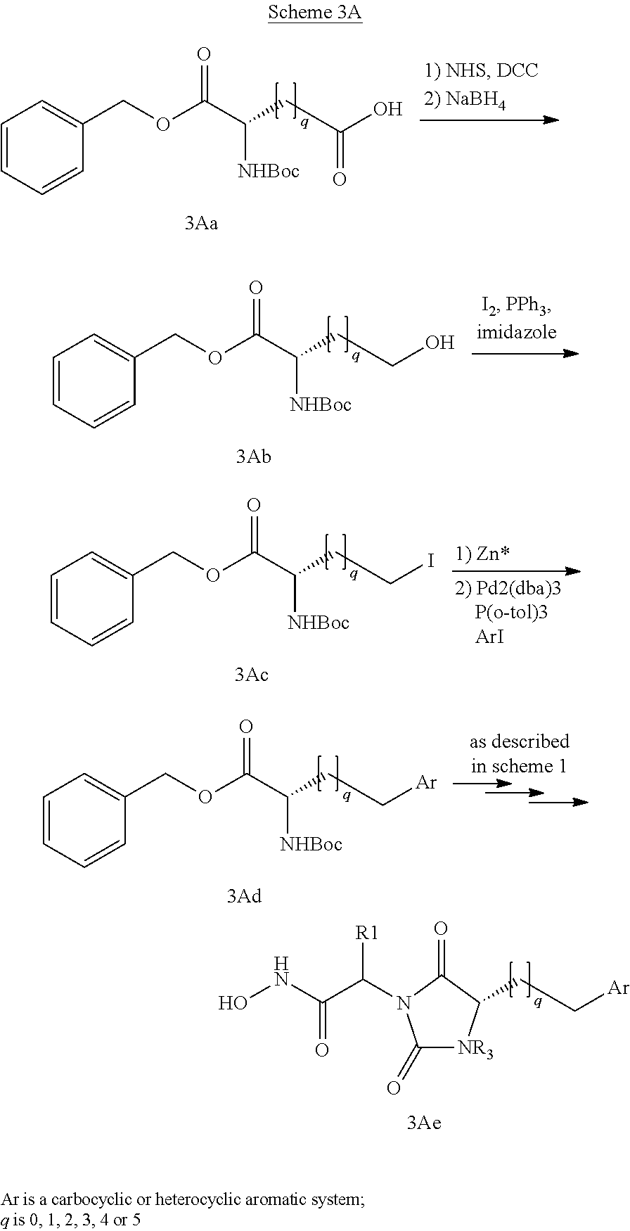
C1=CC=CC(COC(C(CC(O)=O)[NHBoc])=O)=C1.C1=CC=CC(COC(C(CCO)[NHBoc])=O)=C1.C1=CC=CC(COC(C(CCI)[NHBoc])=O)=C1.C1=CC=CC(COC(C(CC[Ar])[NHBoc])=O)=C1.C(C[Ar])C1[NR3]C(=O)N(C(C(NO)=O)[R1])C1=O
